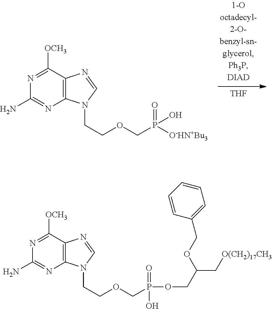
N1=C([OCH3])C2=C(N=C1N)N(CCOCP([O-HN+Bu3])(=O)O)C=N2.[THF].N1=C([OCH3])C2=C(N=C1N)N(CCOCP(OCC(C[O(CH2)17CH3])OCC1=CC=CC=C1)(=O)O)C=N2
